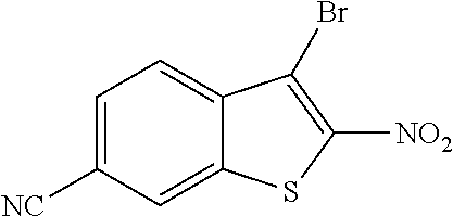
C1([NC])=CC=C2C(=C1)SC([NO2])=C2Br
